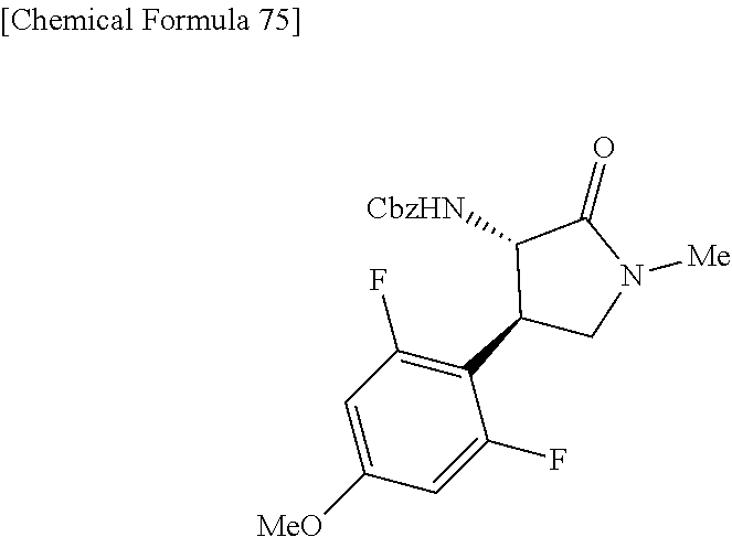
C1=C([MeO])C=C(F)C(C2CN([Me])C(=O)C2[CbzHN])=C1F
